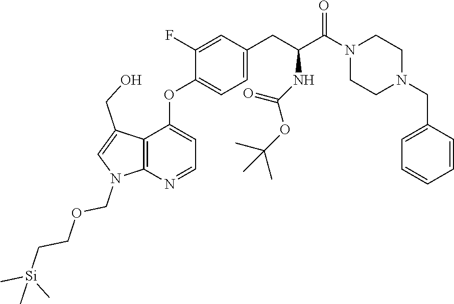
C12=C(N=CC=C1OC1=CC=C(CC(NC(OC(C)(C)C)=O)C(N3CCN(CC4=CC=CC=C4)CC3)=O)C=C1F)N(COCC[Si](C)(C)C)C=C2CO
